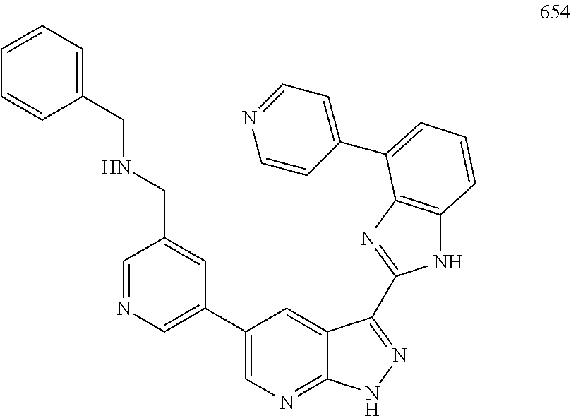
C1=NC=C(C2=CN=C3C(=C2)C(C2=NC4=C(N2)C=CC=C4C2=CC=NC=C2)=NN3)C=C1CNCC1=CC=CC=C1
